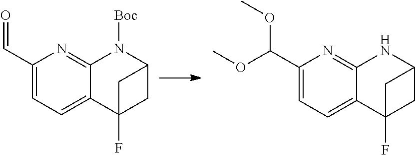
C1(C=O)=CC=C2C(=N1)N([Boc])C1CC2(F)C1.C1(C(OC)OC)=CC=C2C(=N1)NC1CC2(F)C1
